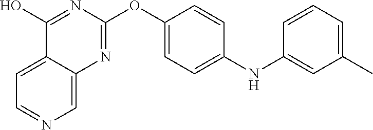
C12=CC=NC=C1N=C(OC1=CC=C(NC3=CC(C)=CC=C3)C=C1)N=C2O
